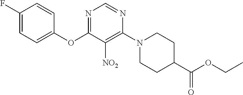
C1(OC2=NC=NC(N3CCC(C(OCC)=O)CC3)=C2[NO2])=CC=C(F)C=C1
